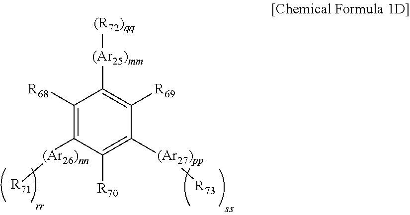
C1([R68])=C([(Ar26)nn][R71])C([R70])=C([(Ar27)pp][R73])C([R69])=C1[(Ar25)mm][(R72)qq]
